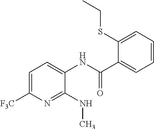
C1=C([F3C])N=C(NC)C(NC(C2=CC=CC=C2SCC)=O)=C1
